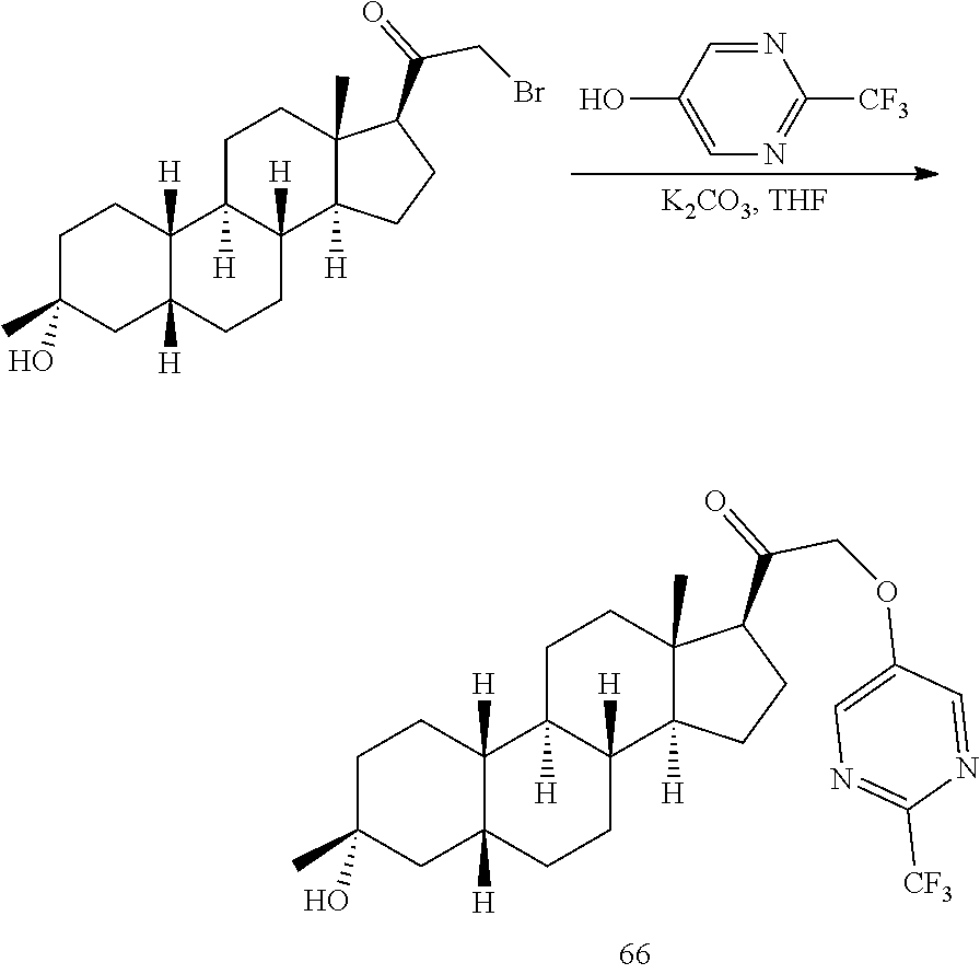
C1C(C)(O)CC2([H])C([H])(C1)C1([H])C([H])(CC2)C2([H])C(C)(CC1)C(C(=O)COC1=CN=C([CF3])N=C1)CC2.N1=CC(O)=CN=C1[CF3].C1C(C)(O)CC2([H])C([H])(C1)C1([H])C([H])(CC2)C2([H])C(C)(CC1)C(C(=O)CBr)CC2
